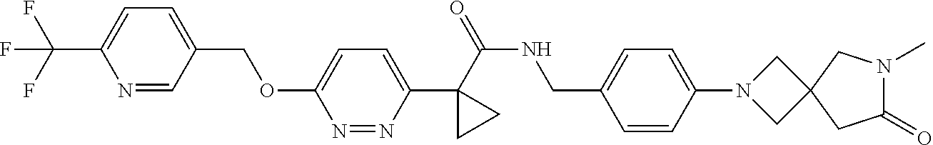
C(C1=CC=C(C(F)(F)F)N=C1)OC1=CC=C(C2(C(NCC3=CC=C(N4CC5(C4)CC(=O)N(C)C5)C=C3)=O)CC2)N=N1
